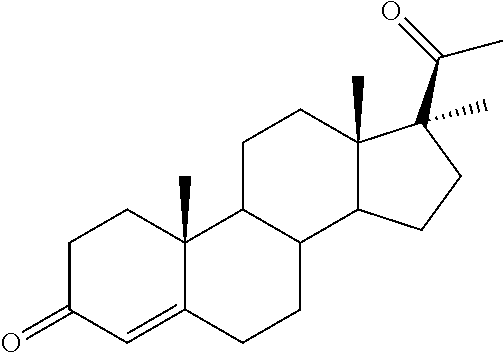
C1C(=O)C=C2C(C)(C1)C1C(CC2)C2C(C)(CC1)C(C(C)=O)(C)CC2
